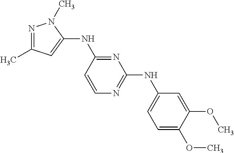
N1=C(C)C=C(NC2=NC(NC3=CC=C(OC)C(OC)=C3)=NC=C2)N1C
